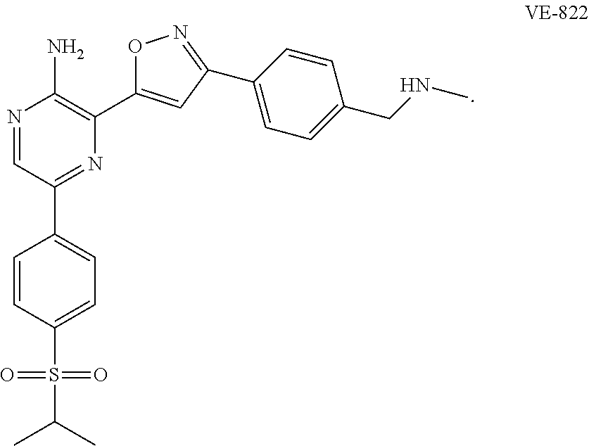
N1=CC(C2=CC=C(S(C(C)C)(=O)=O)C=C2)=NC(C2=CC(C3=CC=C(CNC)C=C3)=NO2)=C1N
